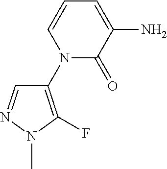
N1(C2=C(F)N(C)N=C2)C(=O)C(N)=CC=C1
